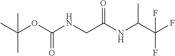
CC(OC(NCC(NC(C(F)(F)F)C)=O)=O)(C)C
